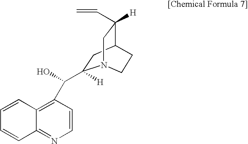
C1=CC2=C(C(O)C3([H])CC4C([H])(C=C)CN3CC4)C=CN=C2C=C1
